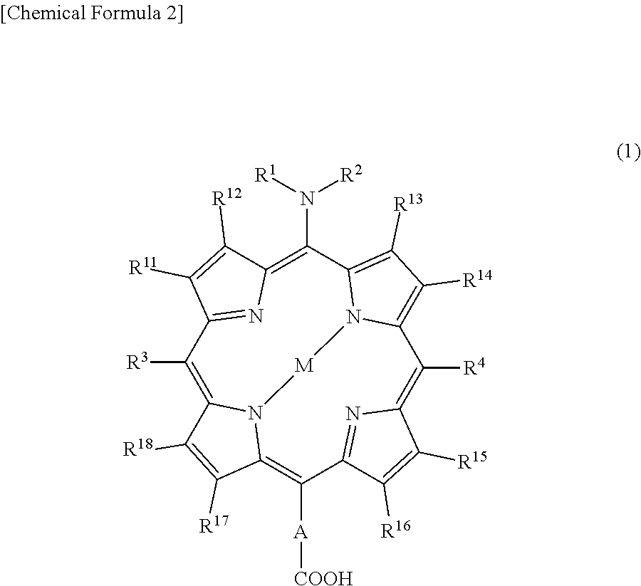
C1([R3])=C2N3C(=C([A][COOH])C4=NC(=C([R4])C5=C([R14])C([R13])=C(C(N([R1])[R2])=C6N=C1C([R11])=C6[R12])N5[M]3)C([R15])=C4[R16])C([R17])=C2[R18]
